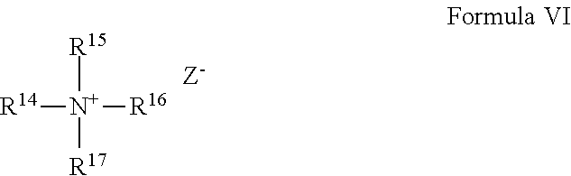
[R14][N+]([R16])([R15])[R17]
